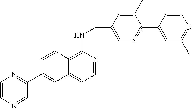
C1=CN=CC(C2=CC3=CC=NC(NCC4=CN=C(C5=CC(C)=NC=C5)C(C)=C4)=C3C=C2)=N1
